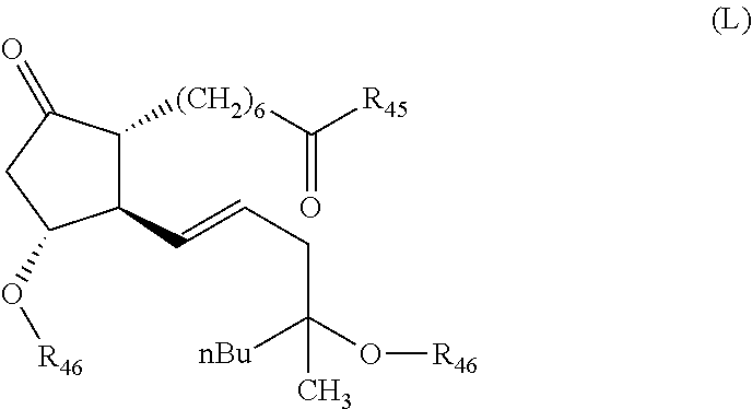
C1(C=CCC(O[R46])([nBu])C)C([(CH2)6]C(=O)[R45])C(=O)CC1O[R46]
